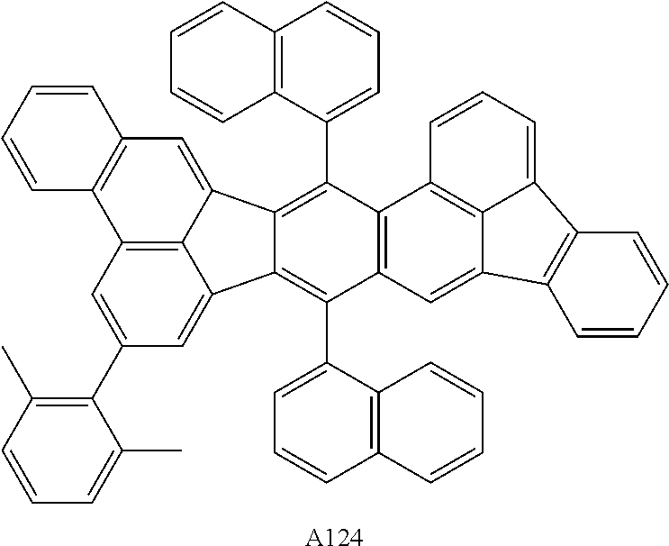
C12=C3C(=CC(C4=C(C)C=CC=C4C)=C1)C1=C(C4=CC=CC5=C4C=CC=C5)C4=C(C(C5=CC=CC6=C5C=CC=C6)=C1C3=CC1=C2C=CC=C1)C1=C2C(=C4)C3=C(C2=CC=C1)C=CC=C3.[A124]
